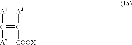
[A1]C([A2])=C([A3])[COOX1]
